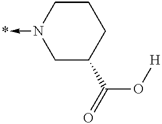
N1(->*)CC(C(=O)O[H])CCC1
